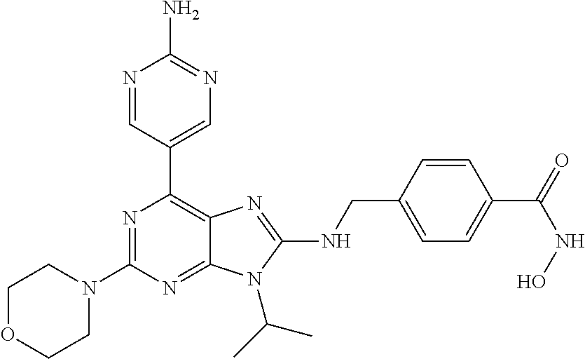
N1=CC(C2=C3C(=NC(N4CCOCC4)=N2)N(C(C)C)C(NCC2=CC=C(C(=O)NO)C=C2)=N3)=CN=C1N
